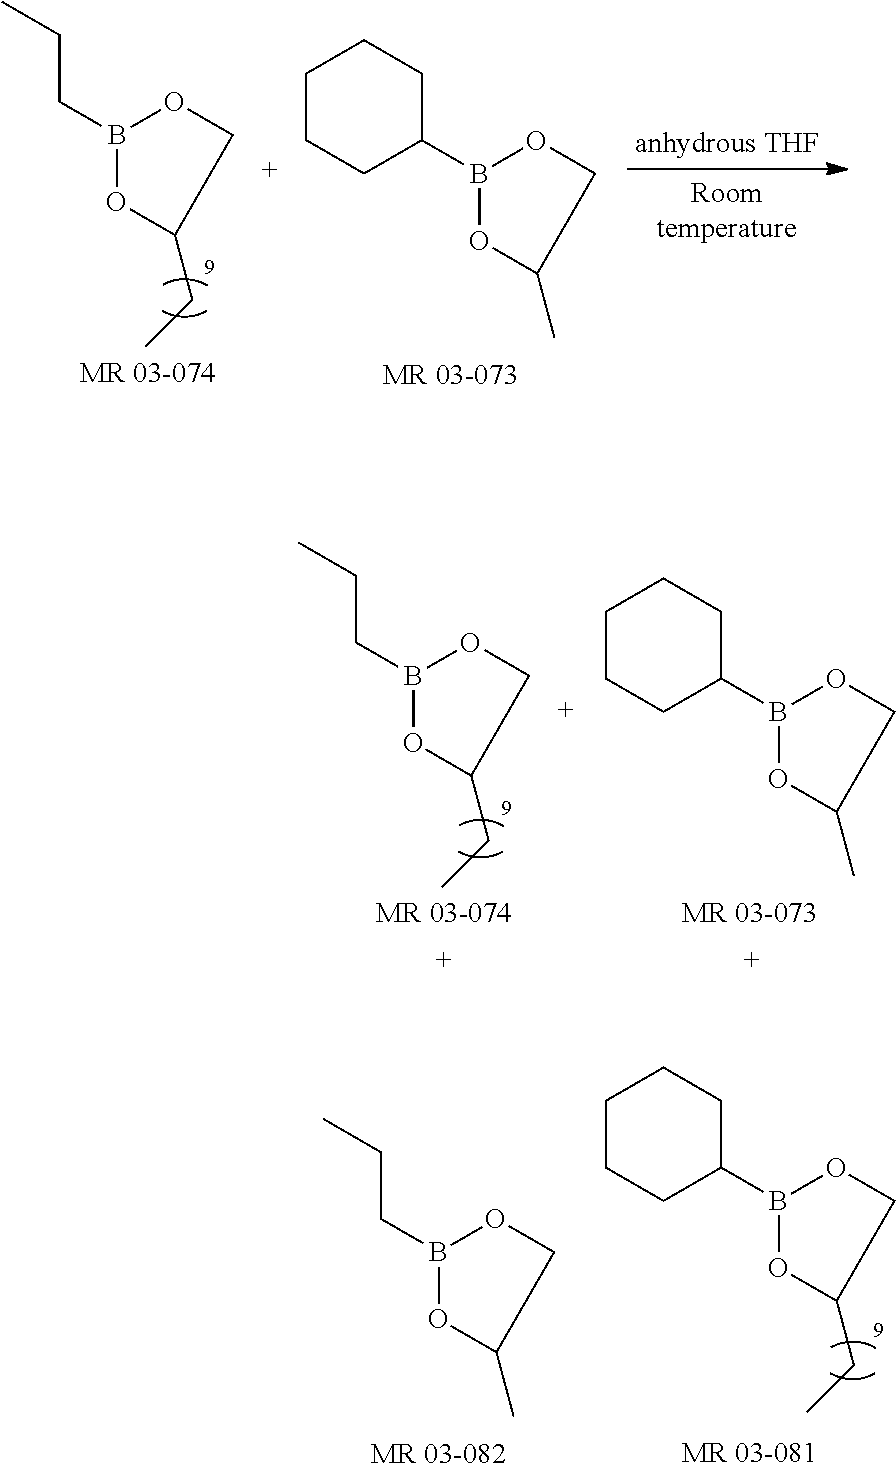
C(CC)B1OCC(CC)O1.C1CCC(B2OC(C)CO2)CC1.C(CC)B1OCC(CC)O1.C1CCC(B2OC(C)CO2)CC1.C1CCC(B2OC(CC)CO2)CC1.C(CC)B1OCC(C)O1
